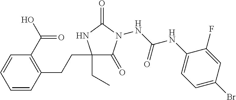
C1(CC)(CCC2=C(C(O)=O)C=CC=C2)C(=O)N(NC(NC2=CC=C(Br)C=C2F)=O)C(=O)N1
